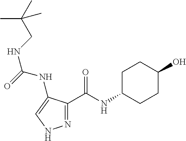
N(C(=O)NC1=CNN=C1C(NC1CCC(O)CC1)=O)CC(C)(C)C
